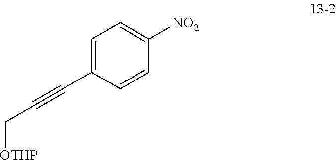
C1=C(C#CC[OTHP])C=CC([NO2])=C1
